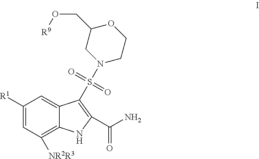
C1([R1])=CC([NR2R3])=C2C(=C1)C(S(=O)(=O)N1CCOC(CO[R9])C1)=C(C(N)=O)N2
